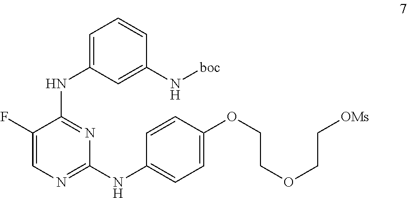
C1=C(NC2=NC(NC3=CC=C(OCCOCC[OMs])C=C3)=NC=C2F)C=C(N[boc])C=C1
